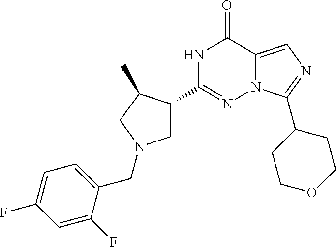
N1C(C2CN(CC3=CC=C(F)C=C3F)CC2C)=NN2C(=CN=C2C2CCOCC2)C1=O
